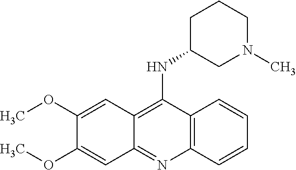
C12=C(N=C3C(=C1NC1CN(C)CCC1)C=C(OC)C(OC)=C3)C=CC=C2
